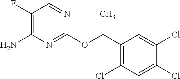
C1(OC(C2=C(Cl)C=C(Cl)C(Cl)=C2)C)=NC(N)=C(F)C=N1
